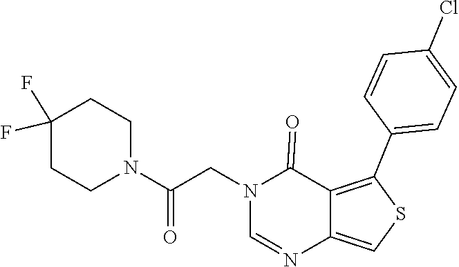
N1(CC(N2CCC(F)(F)CC2)=O)C=NC2=CSC(C3=CC=C(Cl)C=C3)=C2C1=O
